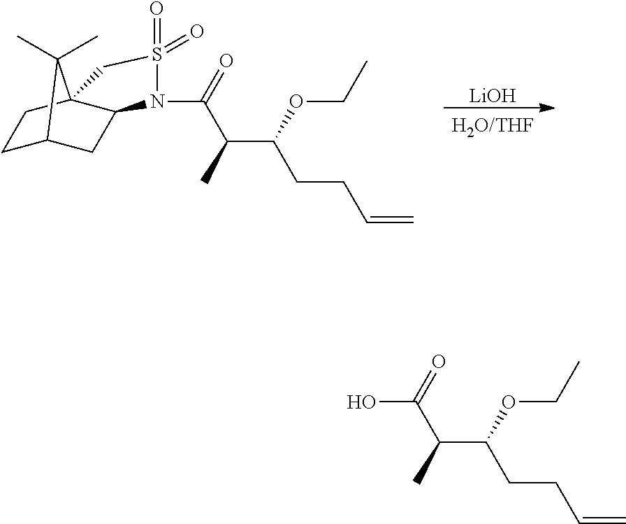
C1C2CC3C(C1)(C2(C)C)CS(=O)(=O)N3C(C(C)C(CCC=C)OCC)=O.[LiOH].OC(C(C)C(CCC=C)OCC)=O
